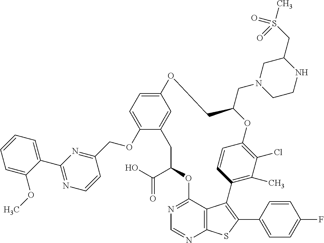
O1C2=C(Cl)C(C)=C(C=C2)C2=C(C3=CC=C(F)C=C3)SC3=C2C(=NC=N3)OC(C(O)=O)CC2=CC(=CC=C2OCC2=NC(C3=CC=CC=C3OC)=NC=C2)OCC1CN1CCNC(CS(C)(=O)=O)C1
